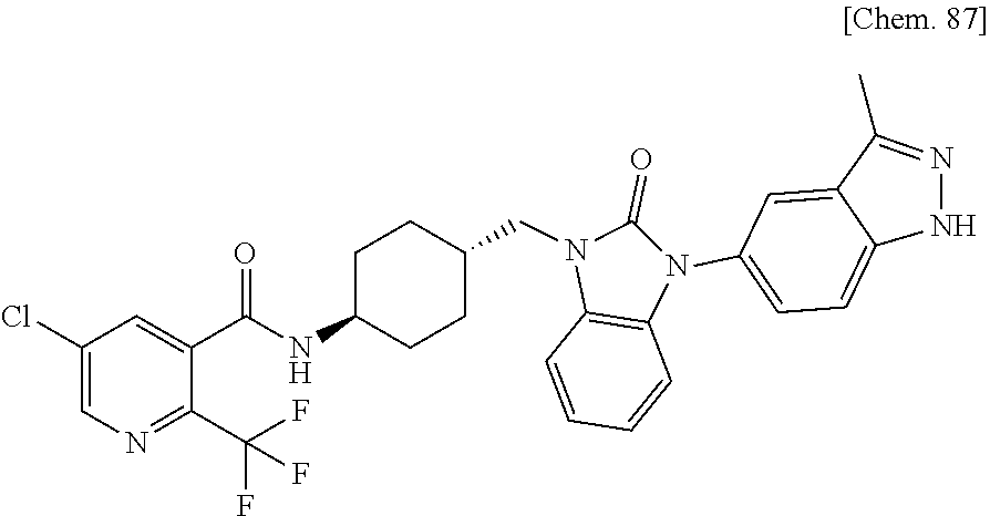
C1(C(F)(F)F)=NC=C(Cl)C=C1C(=O)NC1CCC(CN2C(=O)N(C3=CC=C4C(=C3)C(C)=NN4)C3=C2C=CC=C3)CC1
